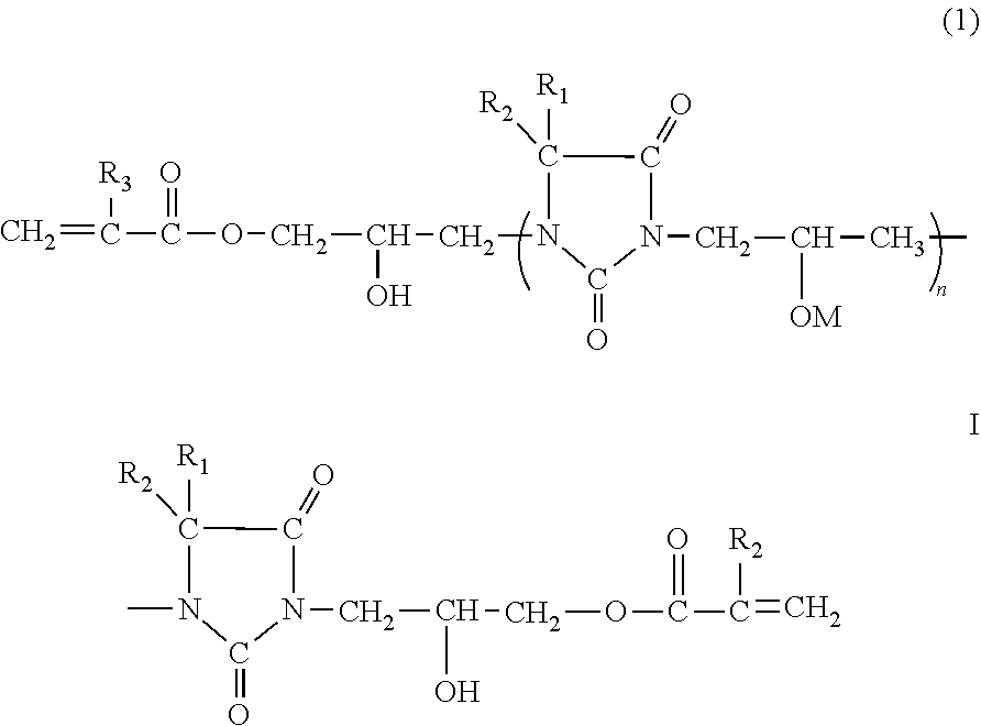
C=C([R3])C(=O)OCC(CN1C(=O)N(CC(CC)[OM])C(=O)C1([R1])[R2])O.N1(C)C(=O)N(CC(COC(C(=C)[R2])=O)O)C(=O)C1([R1])[R2]
